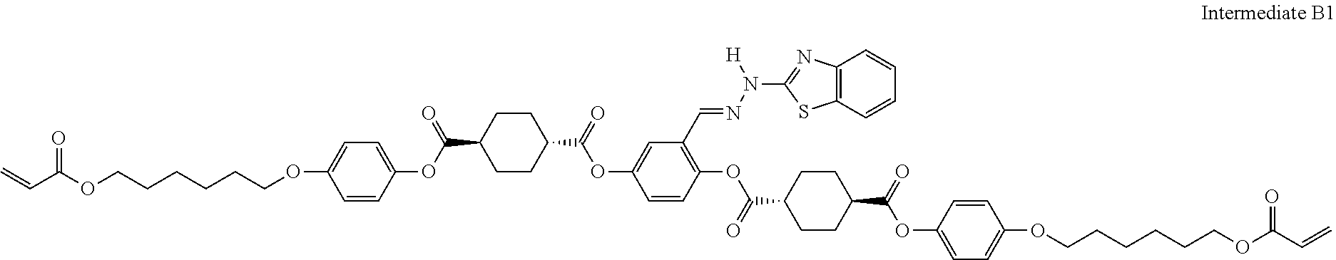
O=C(OCCCCCCOC1=CC=C(OC(C2CCC(C(=O)OC3=CC(C=NN(C4=NC5=C(S4)C=CC=C5)[H])=C(OC(C4CCC(C(=O)OC5=CC=C(OCCCCCCOC(=O)C=C)C=C5)CC4)=O)C=C3)CC2)=O)C=C1)C=C
